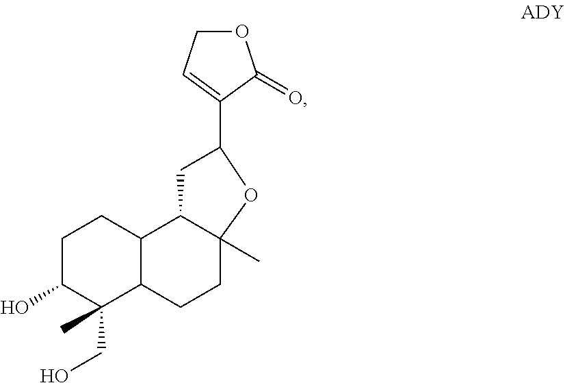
C1(CO)(C)C(O)CCC2C3C(C)(CCC12)OC(C1=CCOC1=O)C3
